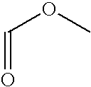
C(=O)OC
